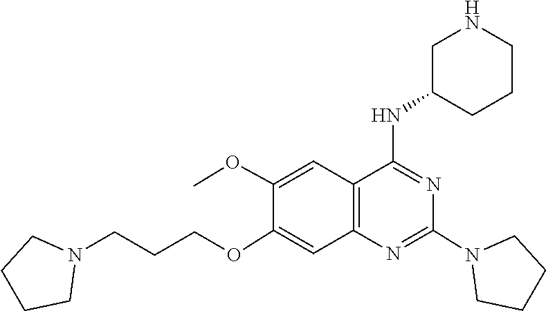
C1CN(C2=NC3=C(C(NC4CNCCC4)=N2)C=C(OC)C(OCCCN2CCCC2)=C3)CC1
